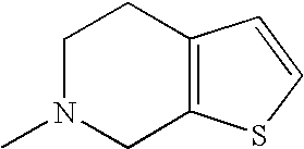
C1N(C)CC2=C(C1)C=CS2
